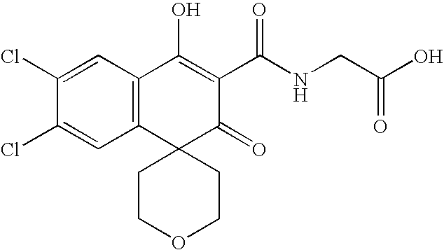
C12=C(C=C(Cl)C(Cl)=C1)C(O)=C(C(NCC(O)=O)=O)C(=O)C21CCOCC1
